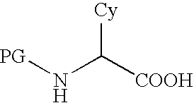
N(C([COOH])[Cy])[PG]
